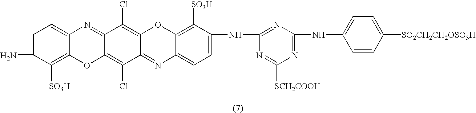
C1=C(N)C([SO3H])=C2C(=C1)N=C1C(=C(Cl)C3=NC4=CC=C(NC5=NC(NC6=CC=C([SO2CH2CH2OSO3H])C=C6)=NC([SCH2COOH])=N5)C([SO3H])=C4OC3=C1Cl)O2
